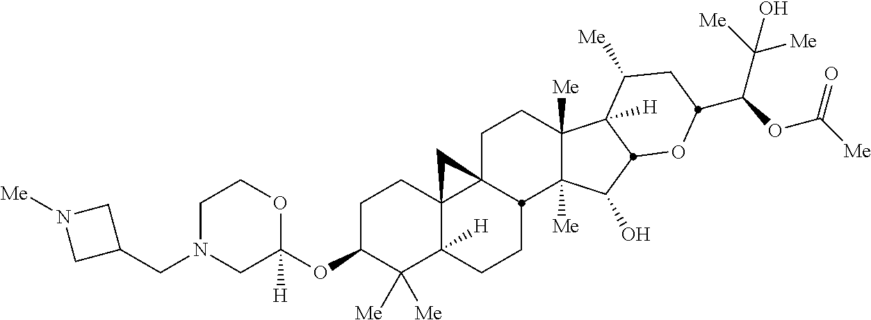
C1C(OC2([H])OCCN(CC3CN([Me])C3)C2)C([Me])([Me])C2([H])C3(C1)C1(CCC4([Me])C([Me])(C(O)C5C4([H])C([Me])CC(C(OC([Me])=O)C([Me])([Me])O)O5)C1CC2)C3
